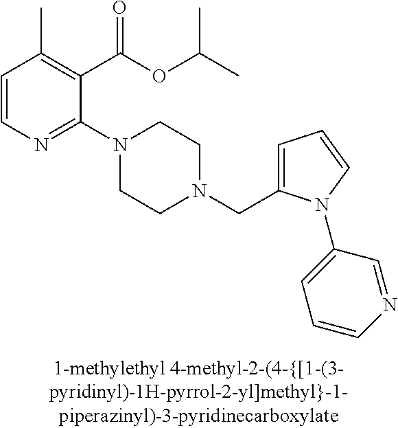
C1=CN=C(N2CCN(CC3=CC=CN3C3=CC=CN=C3)CC2)C(C(OC(C)C)=O)=C1C
